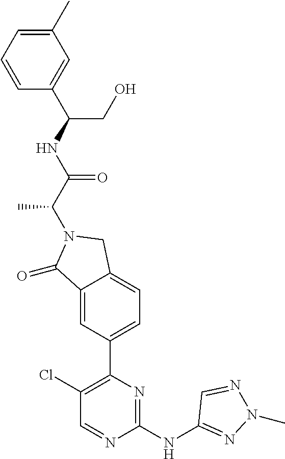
C1(=O)C2=CC(C3=C(Cl)C=NC(NC4=NN(C)N=C4)=N3)=CC=C2CN1C(C(NC(CO)C1=CC(C)=CC=C1)=O)C
